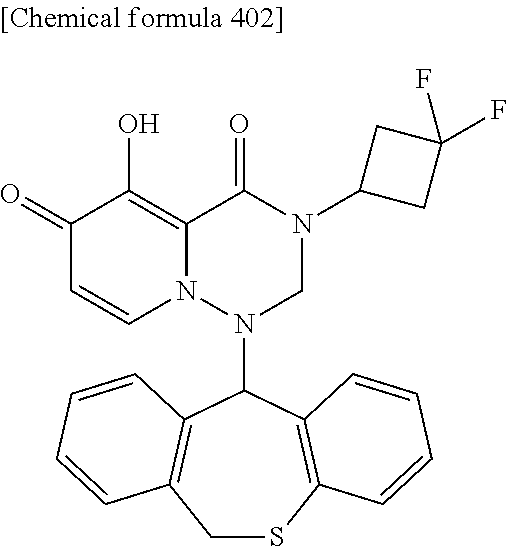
C1(=O)C=CN2C(=C1O)C(=O)N(C1CC(F)(F)C1)CN2C1C2=C(CSC3=C1C=CC=C3)C=CC=C2
